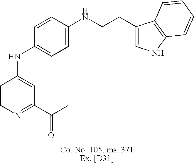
C1=CN=C(C(=O)C)C=C1NC1=CC=C(NCCC2=CNC3=C2C=CC=C3)C=C1
